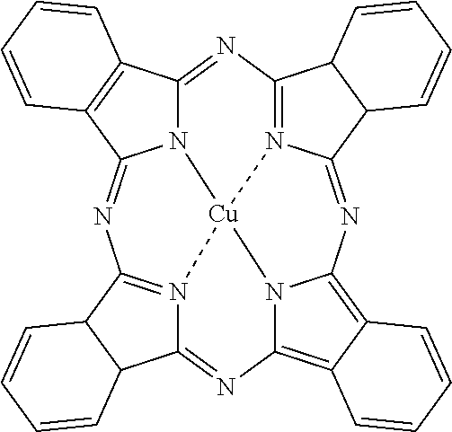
C12=N3C(=NC4=C5C(=C6N4[Cu]34N3C(=N1)C1=C(C3=NC3=N4C(=N6)C4C3C=CC=C4)C=CC=C1)C=CC=C5)C1C2C=CC=C1
